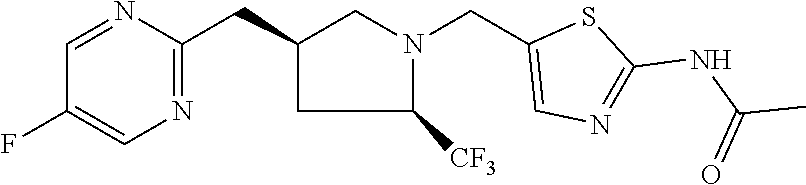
C1=NC(CC2CC([CF3])N(CC3=CN=C(NC(C)=O)S3)C2)=NC=C1F
